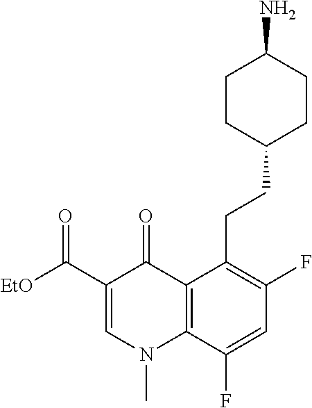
C12=C(C(F)=CC(F)=C1CCC1CCC(N)CC1)N(C)C=C(C([EtO])=O)C2=O
